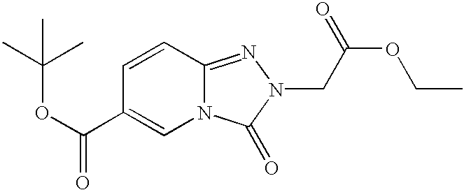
C1=CC2=NN(CC(OCC)=O)C(=O)N2C=C1C(OC(C)(C)C)=O
